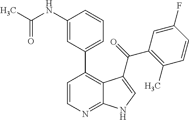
C12=NC=CC(C3=CC=CC(NC(C)=O)=C3)=C1C(C(=O)C1=C(C)C=CC(F)=C1)=CN2
